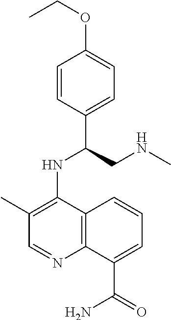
C1=CC(C(CNC)NC2=C(C)C=NC3=C2C=CC=C3C(=O)N)=CC=C1OCC
